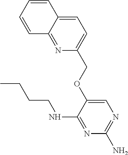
C1=C2C(=NC(COC3=CN=C(N)N=C3NCCCC)=C1)C=CC=C2
